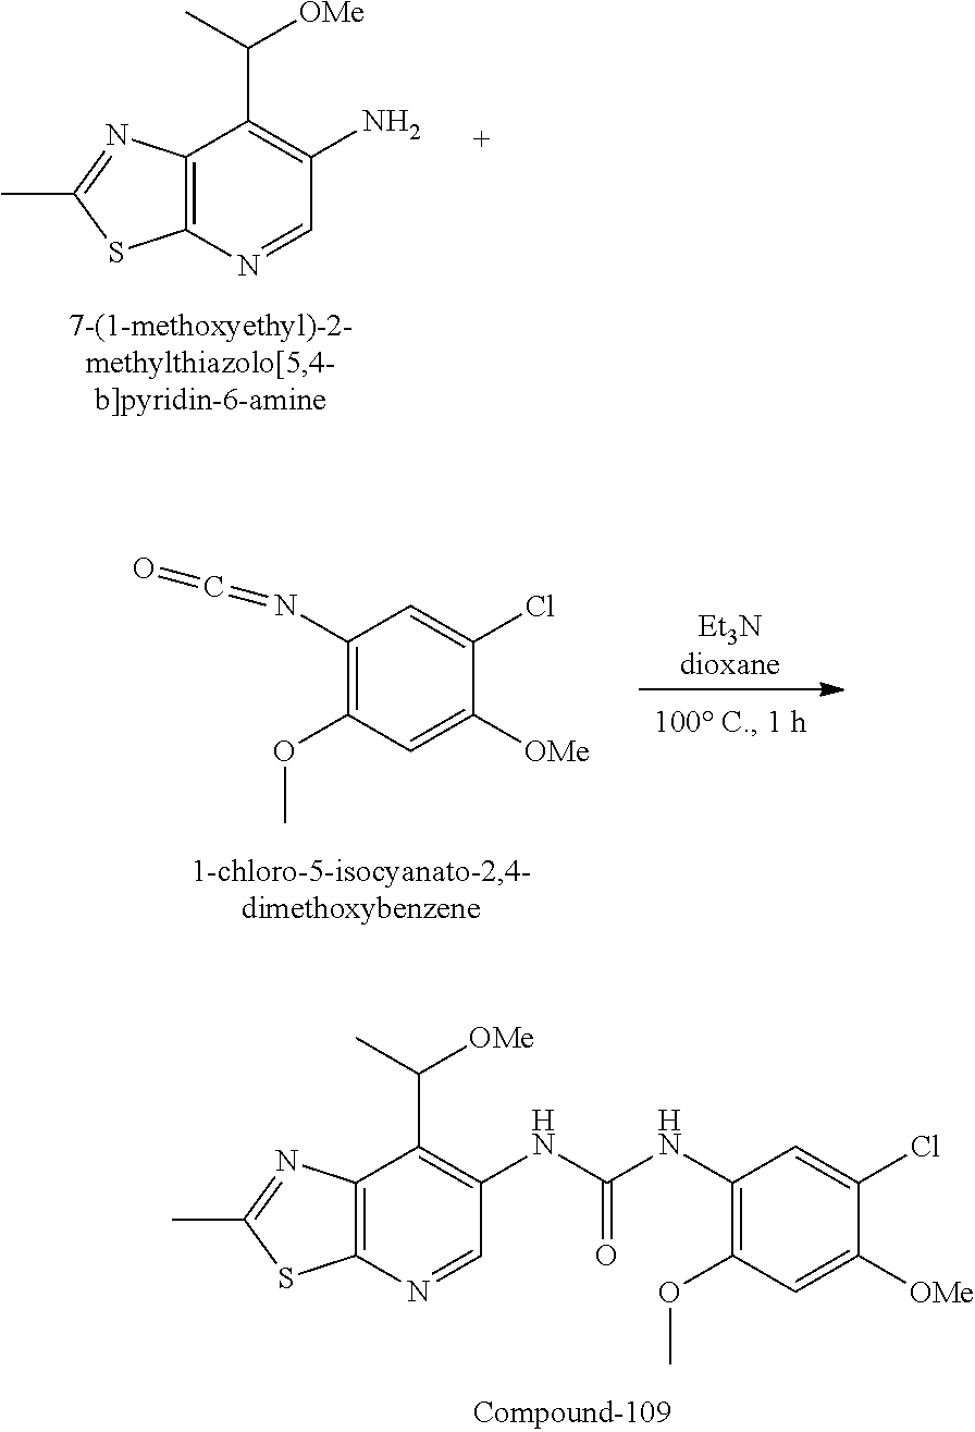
C12=C(N=CC(N)=C1C(C)[OMe])SC(C)=N2.[Et3Ndioxane].C1(N=C=O)=C(OC)C=C([OMe])C(Cl)=C1.C12=C(N=CC(NC(NC3=C(OC)C=C([OMe])C(Cl)=C3)=O)=C1C(C)[OMe])SC(C)=N2
